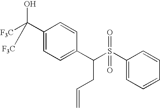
C1(C(O)([F3C])[F3C])=CC=C(C(S(C2=CC=CC=C2)(=O)=O)CC=C)C=C1
